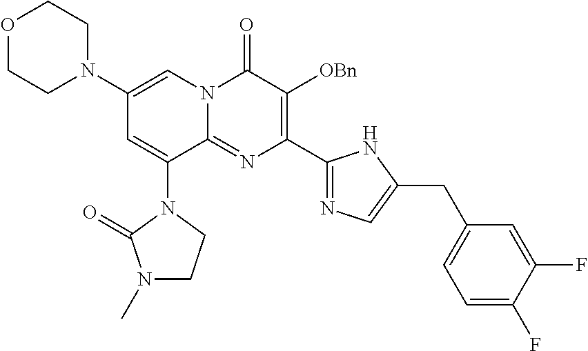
C1(N2CCOCC2)=CN2C(=NC(C3=NC=C(CC4=CC=C(F)C(F)=C4)N3)=C([OBn])C2=O)C(N2C(=O)N(C)CC2)=C1
